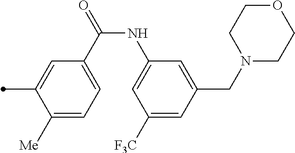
C1([Me])=CC=C(C(=O)NC2=CC([F3C])=CC(CN3CCOCC3)=C2)C=C1C
